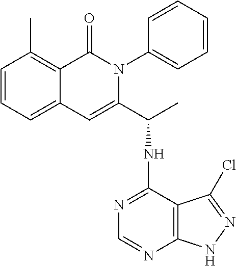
C1=CC=C2C(=C1C)C(=O)N(C1=CC=CC=C1)C(C(NC1=NC=NC3=C1C(Cl)=NN3)C)=C2
